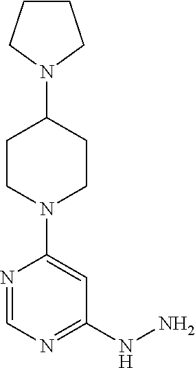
N1=CN=C(NN)C=C1N1CCC(N2CCCC2)CC1
